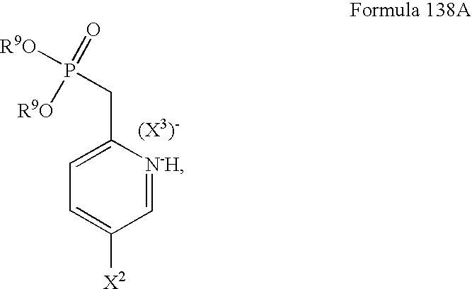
C1=C(CP([R9O])(=O)[R9O])[N-H]=CC([X2])=C1
